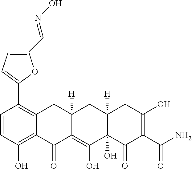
C1=CC(O)=C2C(=C1C1=CC=C(C=NO)O1)CC1([H])C(=C(O)C3(O)C([H])(C1)CC(O)=C(C(N)=O)C3=O)C2=O
